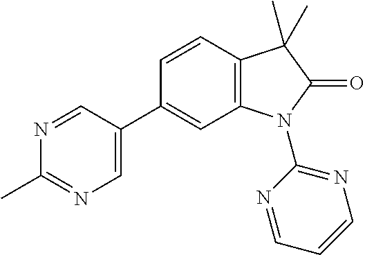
C12=C(C=CC(C3=CN=C(C)N=C3)=C1)C(C)(C)C(=O)N2C1=NC=CC=N1
